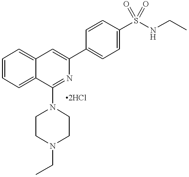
C1=CC=C2C(=C1)C=C(C1=CC=C(S(=O)(=O)NCC)C=C1)N=C2N1CCN(CC)CC1
